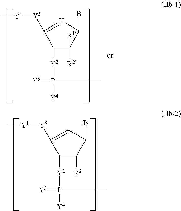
C1([Y2]P([Y4])(=[Y3])C)C([R2])C(B)C=C1[Y5][Y1]C.C1([Y2]P([Y4])(=[Y3])C)C([R1])([R2])C(B)[U]=C1[Y5][Y1]C
